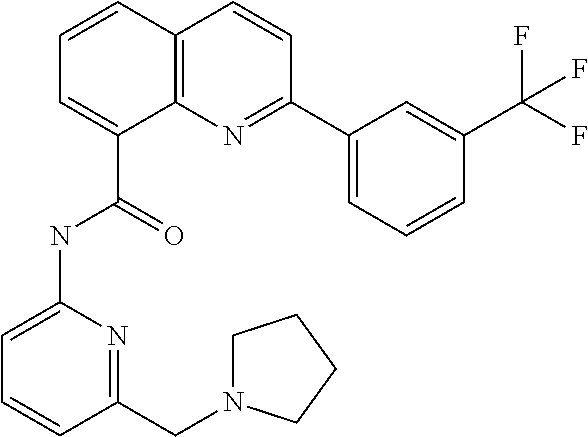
C1=CC2=C(C(C(NC3=CC=CC(CN4CCCC4)=N3)=O)=C1)N=C(C1=CC=CC(C(F)(F)F)=C1)C=C2
